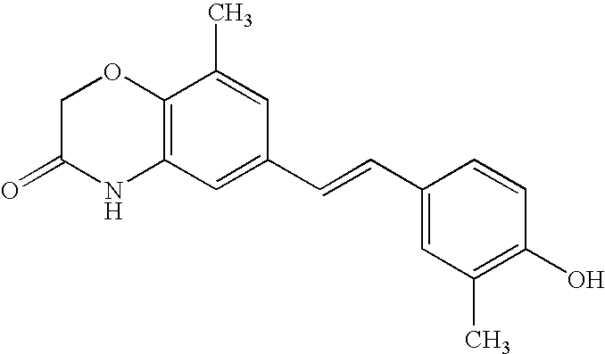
C12=C(C=C(C=CC3=CC(C)=C(O)C=C3)C=C1C)NC(=O)CO2
